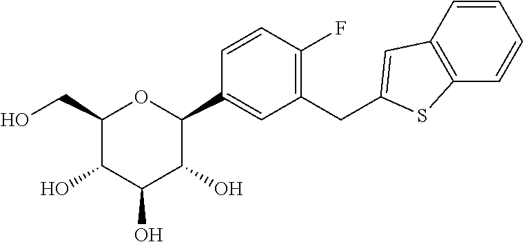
C1=CC(C2OC(CO)C(O)C(O)C2O)=CC(CC2=CC3=C(S2)C=CC=C3)=C1F
